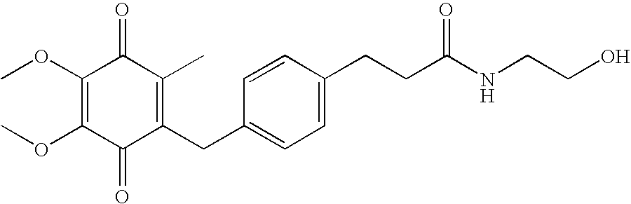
C1(=O)C(CC2=CC=C(CCC(NCCO)=O)C=C2)=C(C)C(=O)C(OC)=C1OC
